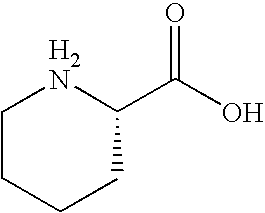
C1CCCC(C(O)=O)N1
